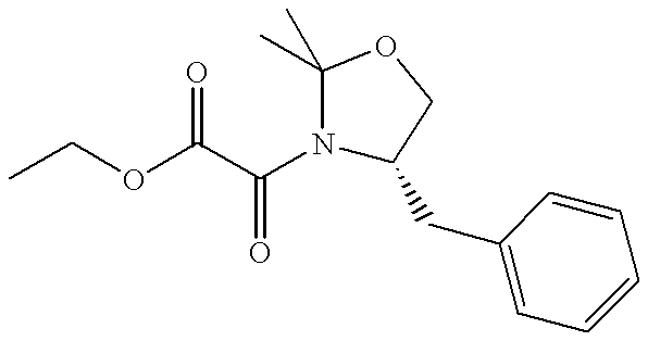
CCOC(C(N1C(CC2=CC=CC=C2)COC1(C)C)=O)=O
